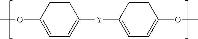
C1=C(OC)C=CC([Y]C2=CC=C(OC)C=C2)=C1
